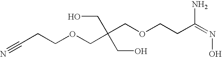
C(CCOCC(COCCC(=NO)N)(CO)CO)#N
